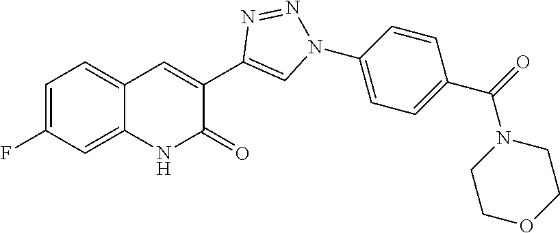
C12=CC(F)=CC=C1C=C(C1=CN(C3=CC=C(C(=O)N4CCOCC4)C=C3)N=N1)C(=O)N2
